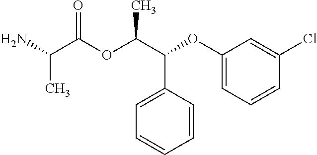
CC(C(=O)OC(C(C1=CC=CC=C1)OC1=CC=CC(Cl)=C1)C)N
